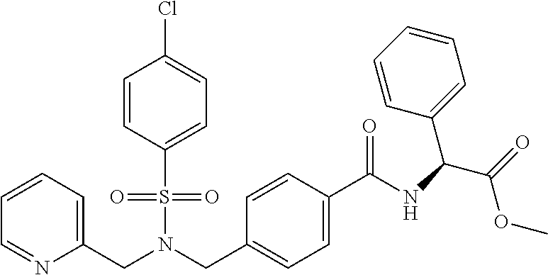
C1=CC=C(CN(CC2=CC=C(C(=O)NC(C3=CC=CC=C3)C(OC)=O)C=C2)S(=O)(=O)C2=CC=C(Cl)C=C2)N=C1
